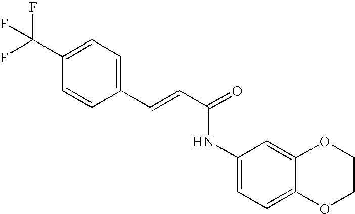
C(=CC(=O)NC1=CC=C2C(=C1)OCCO2)C1=CC=C(C(F)(F)F)C=C1
